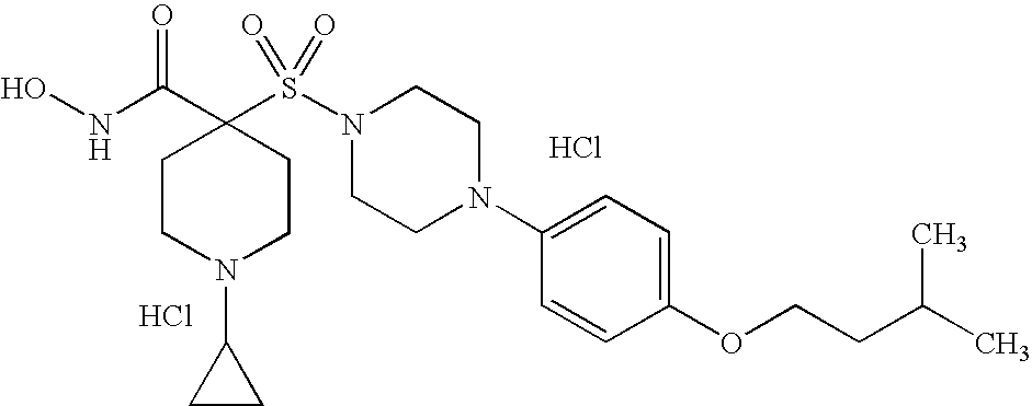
ONC(C1(S(N2CCN(C3=CC=C(OCCC(C)C)C=C3)CC2)(=O)=O)CCN(C2CC2)CC1)=O.Cl.Cl
